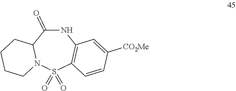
N1C(=O)C2N(S(=O)(=O)C3=C1C=C([CO2Me])C=C3)CCCC2
